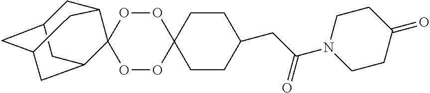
C1CC(CC(N2CCC(=O)CC2)=O)CCC12OOC1(OO2)C2CC3CC(CC1C3)C2
